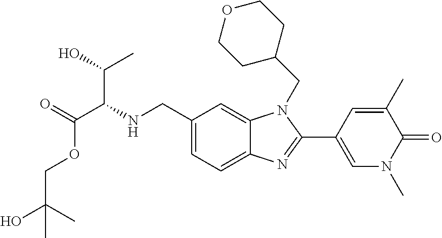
C1(CNC(C(=O)OCC(O)(C)C)C(C)O)=CC=C2C(=C1)N(CC1CCOCC1)C(C1=CN(C)C(=O)C(C)=C1)=N2
